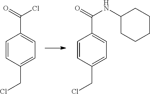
C1=CC(CCl)=CC=C1C(=O)Cl.C1=CC(CCl)=CC=C1C(=O)NC1CCCCC1
